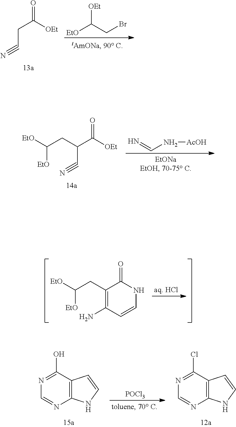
C1(CC([EtO])[EtO])=C(N)C=CNC1=O.O=C([OEt])CC#N.[EtO]C(CBr)[OEt].O=C([OEt])C(C#N)CC([EtO])[EtO].N=CN[AcOH].N1=C(O)C2=C(N=C1)NC=C2.[POCl3].N1=C(Cl)C2=C(N=C1)NC=C2
